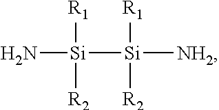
N[Si]([R1])([R2])[Si]([R1])([NH2])[R2]
